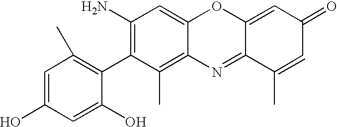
C1(N)=C(C2=C(C)C=C(O)C=C2O)C(C)=C2C(=C1)OC1=CC(=O)C=C(C)C1=N2
